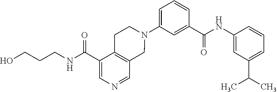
C1(N2CCC3=C(C2)C=NC=C3C(NCCCO)=O)=CC=CC(C(NC2=CC(C(C)C)=CC=C2)=O)=C1
